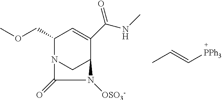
COCC1N2CC(C(C(NC)=O)=C1)N([OSO3-])C2=O.CC=C[PPh3]
